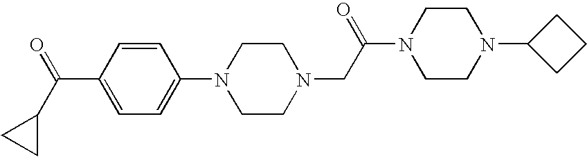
C1(N2CCN(CC(N3CCN(C4CCC4)CC3)=O)CC2)=CC=C(C(C2CC2)=O)C=C1
